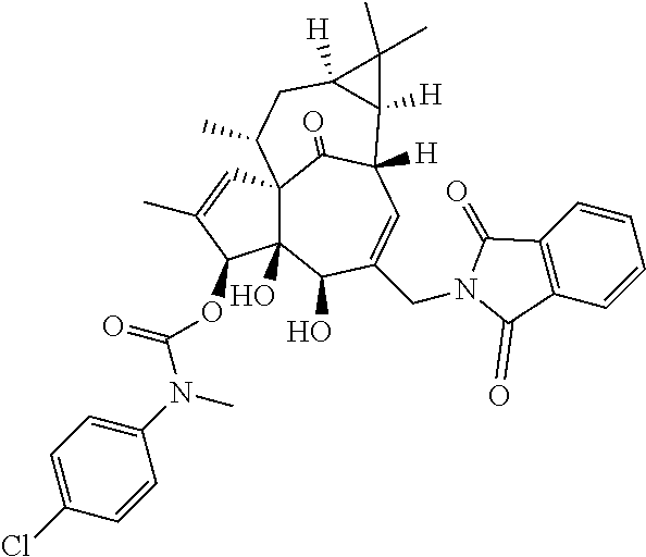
C123C(O)(C(O)C(CN4C(=O)C5=C(C4=O)C=CC=C5)=CC([H])(C1=O)C1([H])C([H])(CC2C)C1(C)C)C(OC(N(C)C1=CC=C(Cl)C=C1)=O)C(C)=C3
